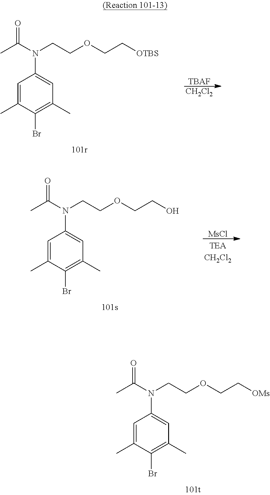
C1=C(C)C(Br)=C(C)C=C1N(C(C)=O)CCOCC[OMs].C1=C(C)C(Br)=C(C)C=C1N(C(C)=O)CCOCC[OTBS].[TBAF].[CH2Cl2].C1=C(C)C(Br)=C(C)C=C1N(C(C)=O)CCOCCO.[MsCl]
